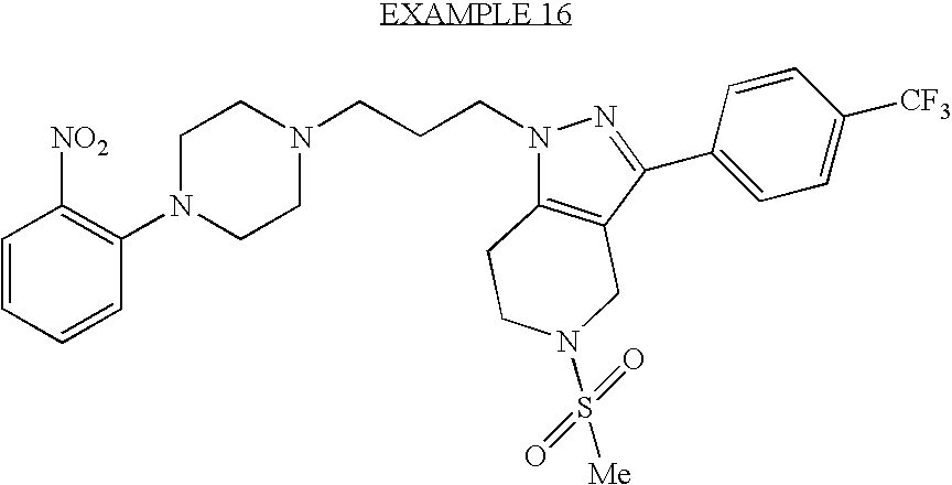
C1=CC=CC(N2CCN(CCCN3C4=C(CN(S(=O)(=O)[Me])CC4)C(C4=CC=C([CF3])C=C4)=N3)CC2)=C1[NO2]
